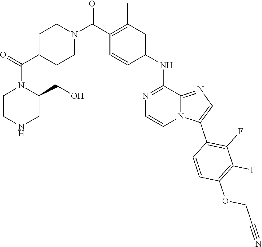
N1(C(=O)C2CCN(C(C3=C(C)C=C(NC4=NC=CN5C(C6=C(F)C(F)=C(OCC#N)C=C6)=CN=C54)C=C3)=O)CC2)CCNCC1CO
